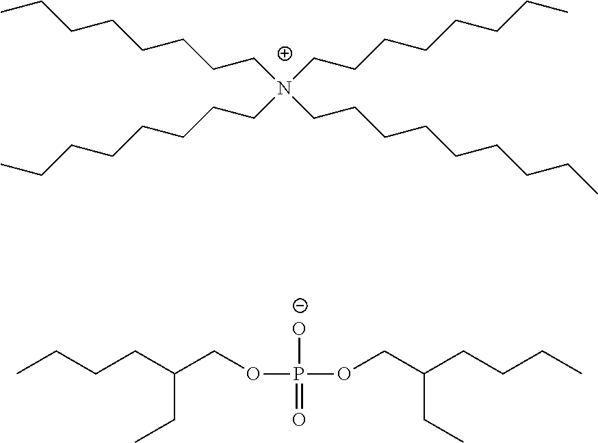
CCCCCCCCN(CCCCCCCC)(CCCCCCCC)CCCCCCCCC.CCCCC(CC)COP([O-])(=O)OCC(CCCC)CC
